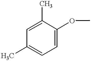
C1=C(C)C=C(C)C(OC)=C1
